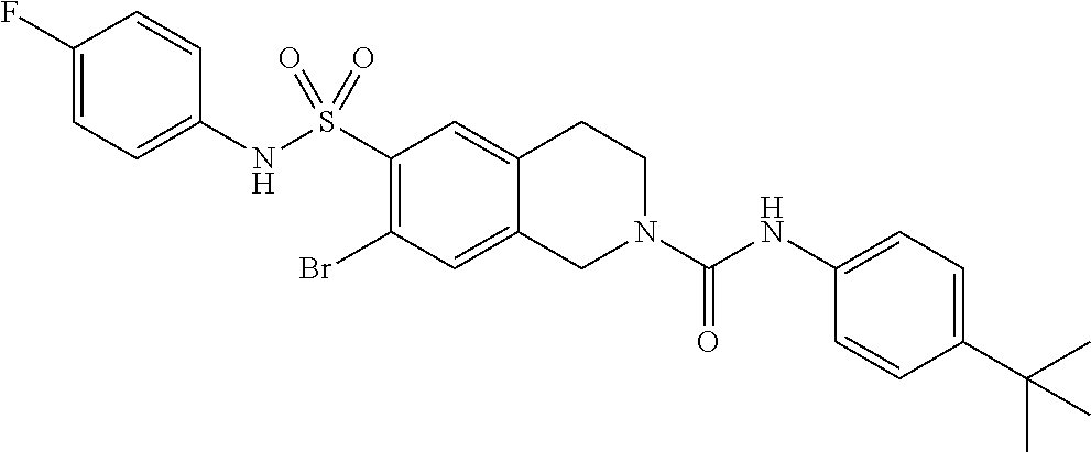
C1(F)=CC=C(NS(C2=C(Br)C=C3C(=C2)CCN(C(NC2=CC=C(C(C)(C)C)C=C2)=O)C3)(=O)=O)C=C1
